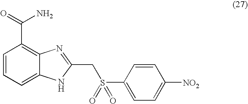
C1=CC=C2C(=C1C(=O)N)N=C(CS(C1=CC=C([NO2])C=C1)(=O)=O)[N H]2
